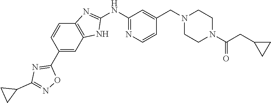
C1(C2=NC(C3CC3)=NO2)=CC2=C(C=C1)N=C(NC1=NC=CC(CN3CCN(C(CC4CC4)=O)CC3)=C1)N2
